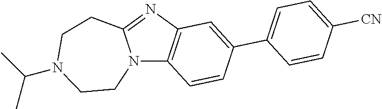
N12C3=C(N=C1CCN(C(C)C)CC2)C=C(C1=CC=C([CN])C=C1)C=C3
